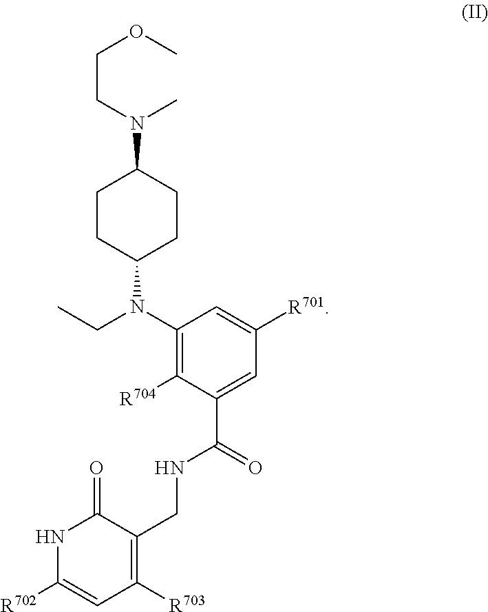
C(CN(C)C1CCC(N(CC)C2=C([R704])C(C(NCC3=C([R703])C=C([R702])NC3=O)=O)=CC([R701])=C2)CC1)OC
